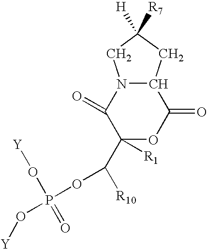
C1([R1])(C([R10])OP(O[Y])(=O)O[Y])OC(=O)C2N(C1=O)CC([R7])([H])C2
